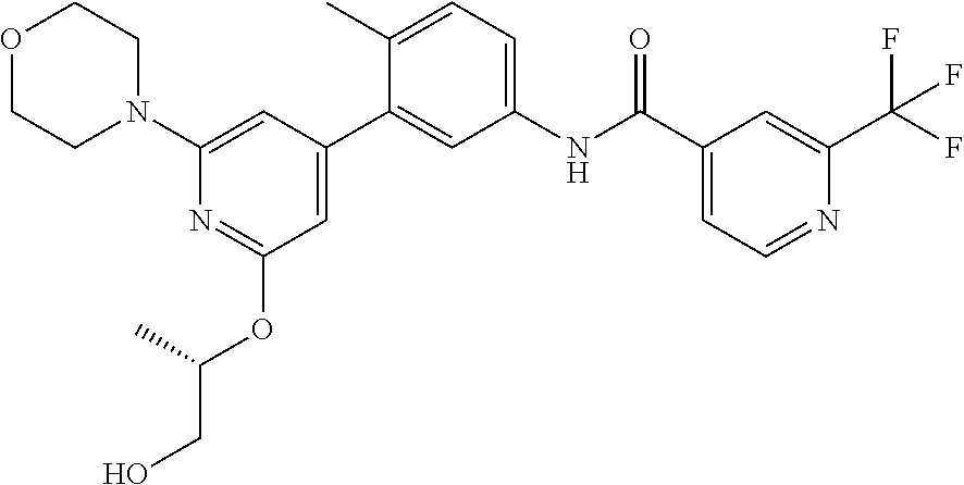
O1CCN(C2=CC(C3=CC(NC(C4=CC=NC(C(F)(F)F)=C4)=O)=CC=C3C)=CC(OC(CO)C)=N2)CC1
